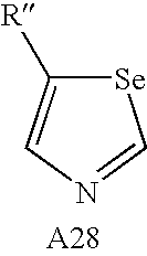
[Se]1C([R])=CN=C1
